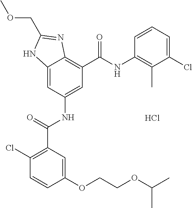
C12=CC(NC(C3=C(Cl)C=CC(OCCOC(C)C)=C3)=O)=CC(C(NC3=C(C)C(Cl)=CC=C3)=O)=C1N=C(COC)N2.Cl
